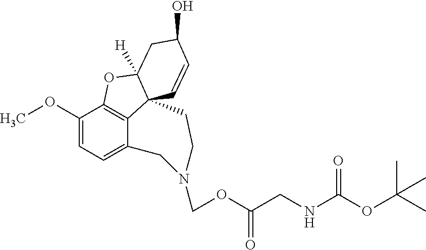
C1(OC)=CC=C2C3=C1OC1([H])C3(C=CC(O)C1)CCN(COC(CNC(OC(C)(C)C)=O)=O)C2
